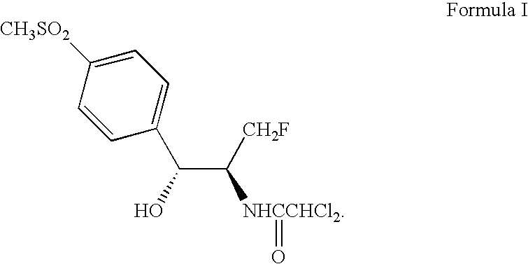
C1=C([CH3SO2])C=CC(C(C([NHCCHCl2]=O)[CH2F])O)=C1
